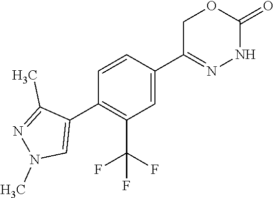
C1(C(F)(F)F)=C(C2=CN(C)N=C2C)C=CC(C2=NNC(=O)OC2)=C1
